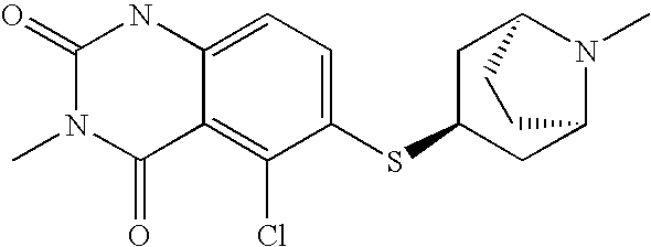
C12=CC=C(SC3CC4N(C)C(C3)CC4)C(Cl)=C1C(=O)N(C)C(=O)N2
